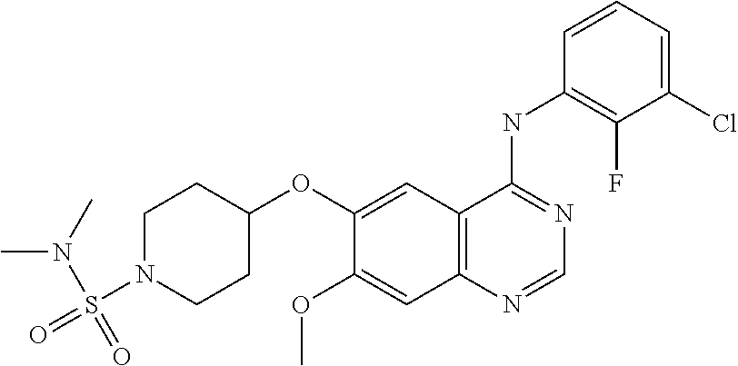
C1(OC2=CC3=C(C=C2OC)N=CN=C3NC2=C(F)C(Cl)=CC=C2)CCN(S(=O)(N(C)C)=O)CC1
